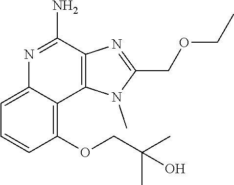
C1(OCC(C)(C)O)=C2C(=CC=C1)N=C(N)C1=C2N(C)C(COCC)=N1
